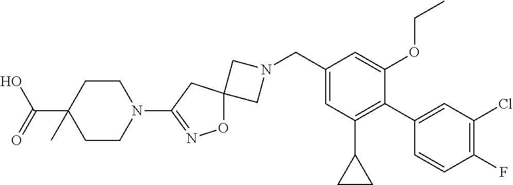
C1N(CC2=CC(C3CC3)=C(C3=CC(Cl)=C(F)C=C3)C(OCC)=C2)CC12ON=C(N1CCC(C(O)=O)(C)CC1)C2
